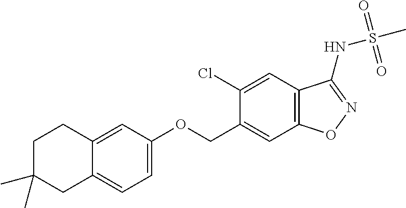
C1=C(OCC2=CC3=C(C=C2Cl)C(NS(C)(=O)=O)=NO3)C=C2C(=C1)CC(C)(C)CC2
